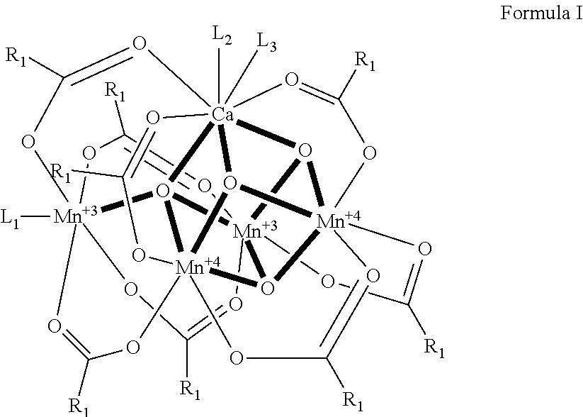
C1([R1])=O[Mn]2345O6[Ca]789%10([L2])([L3])O%11[Mn]6%12(O2[Mn]%112(O73[Mn]([L1])(OC([R1])=O4)(O1)(O=C([R1])O2)OC([R1])=O8)(OC([R1])=O%12)OC([R1])=O9)(OC([R1])=O%10)O=C([R1])O5
